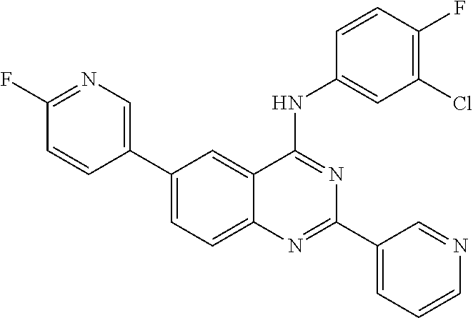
C1(C2=CN=C(F)C=C2)=CC=C2C(=C1)C(NC1=CC(Cl)=C(F)C=C1)=NC(C1=CC=CN=C1)=N2
